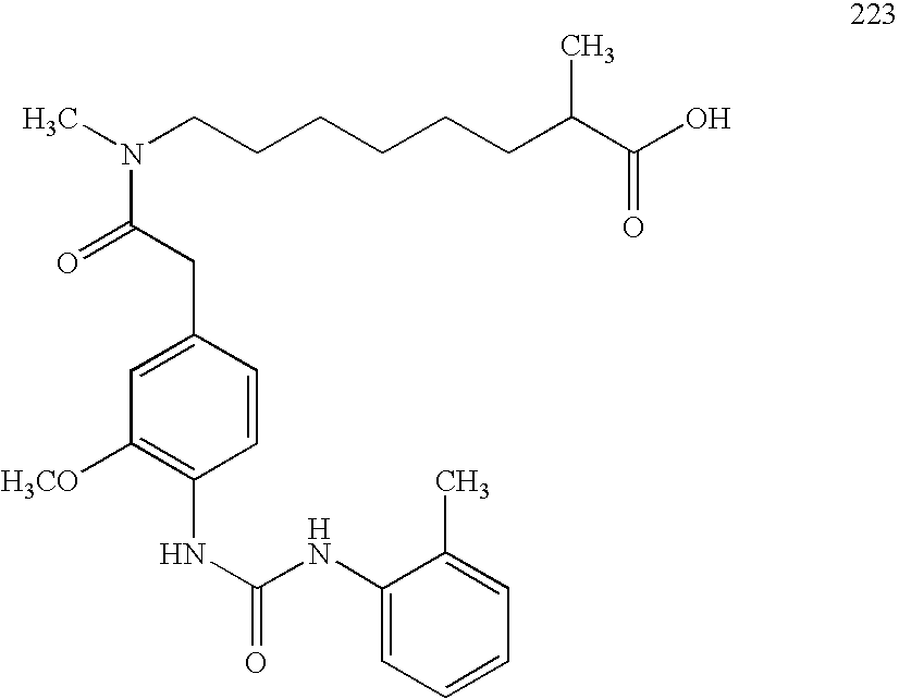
C1=C(NC(NC2=C([H3CO])C=C(CC(N(CCCCCCC(C(O)=O)C)C)=O)C=C2)=O)C(C)=CC=C1
